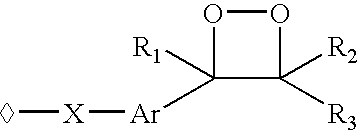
O1C([R1])([Ar][X]C)C([R2])([R3])O1
